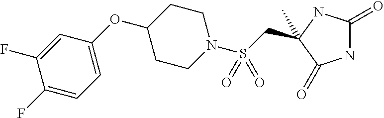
C(S(N1CCC(OC2=CC=C(F)C(F)=C2)CC1)(=O)=O)C1(C)NC(=O)NC1=O
